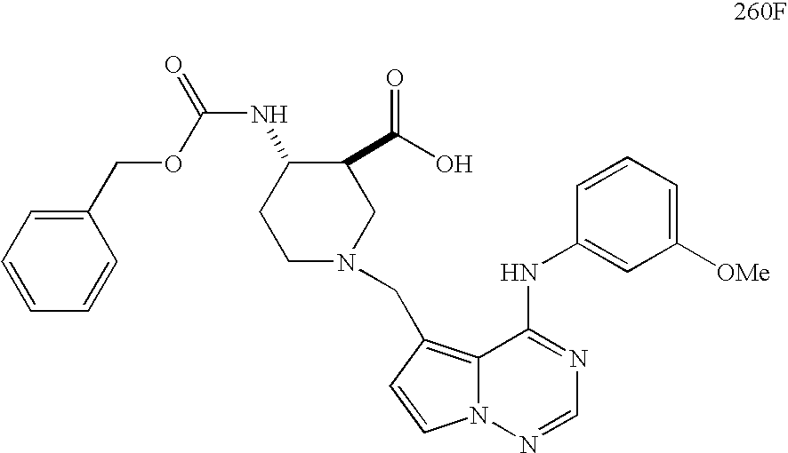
C1(COC(NC2CCN(CC3=C4C(NC5=CC([OMe])=CC=C5)=NC=NN4C=C3)CC2C(O)=O)=O)=CC=CC=C1
